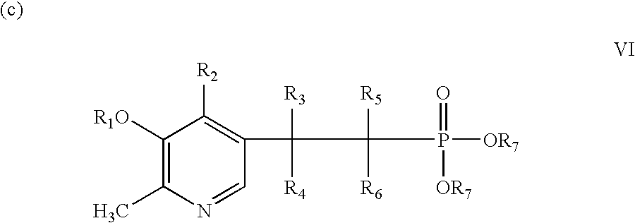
C1([R1O])=C(C)N=CC(C(C([R6])(P(=O)([OR7])[OR7])[R5])([R3])[R4])=C1[R2]
